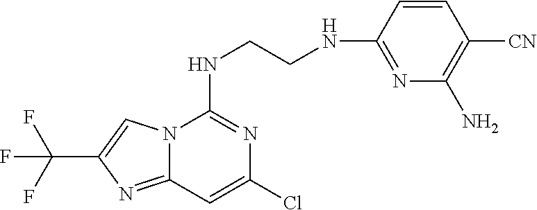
C1(NCCNC2=NC(Cl)=CC3=NC(C(F)(F)F)=CN23)=NC(N)=C([CN])C=C1
